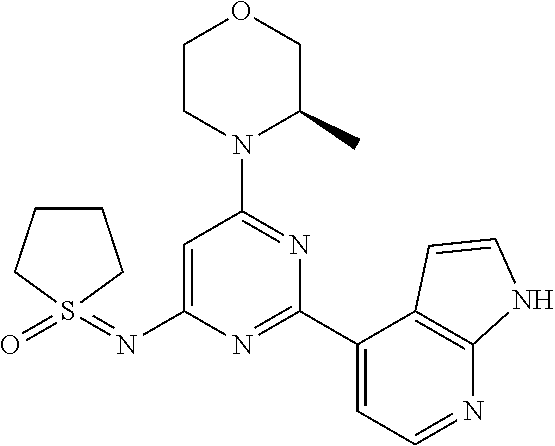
C1=C(N=S2(=O)CCCC2)N=C(C2=CC=NC3=C2C=CN3)N=C1N1C(C)COCC1
